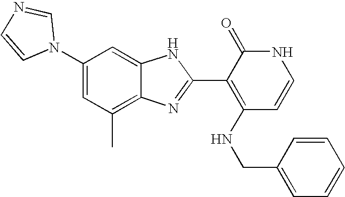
C1(C)=C2C(=CC(N3C=NC=C3)=C1)NC(C1=C(NCC3=CC=CC=C3)C=CNC1=O)=N2
